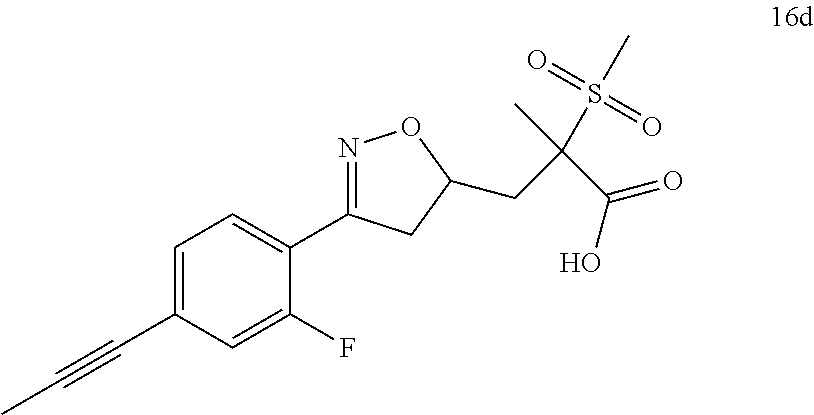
C1=C(C#CC)C=C(F)C(C2=NOC(CC(C(O)=O)(S(C)(=O)=O)C)C2)=C1
